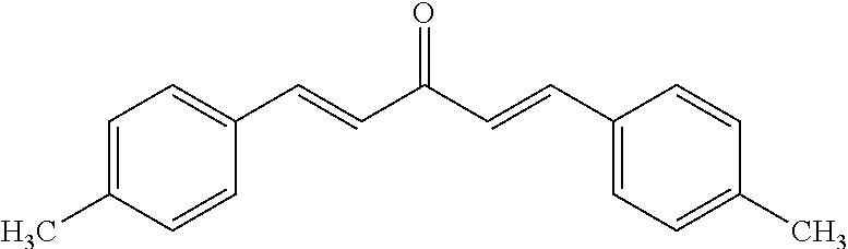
C1=CC(C=CC(=O)C=CC2=CC=C(C)C=C2)=CC=C1C
